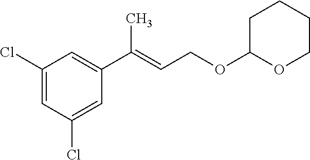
C1(Cl)=CC(Cl)=CC(C(=CCOC2OCCCC2)C)=C1
